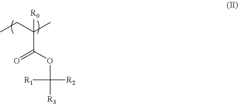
CCC(C)([R0])C(=O)OC([R2])([R3])[R1]
